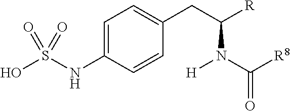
C1=C(NS(O)(=O)=O)C=CC(CC(N(C([R8])=O)[H])[R])=C1
